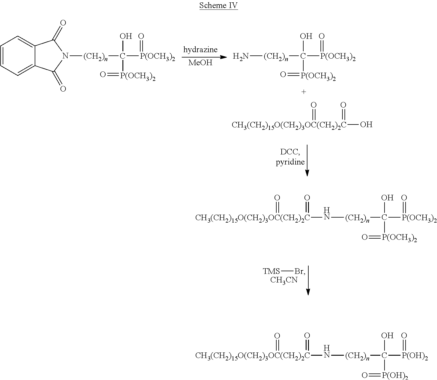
[TMS]Br.[CH3CN].[CH3(CH2)15O(CH2)3OC(CH2)2C](N[(CH2)n]C([P(OCH3)2]=O)(O)[P(OCH3)2]=O)(=O)=O.[MeOH].C1=CC=C2C(=C1)C(=O)N([(CH2)n]C([P(OCH3)2]=O)(O)[P(OCH3)2]=O)C2=O.N[(CH2)n]C([P(OCH3)2]=O)(O)[P(OCH3)2]=O.[CH3(CH2)15O(CH2)3OC(CH2)2C](O)(=O)=O.[CH3(CH2)15O(CH2)3OC(CH2)2C](N[(CH2)n]C([P(OH)2]=O)(O)[P(OH)2]=O)(=O)=O
